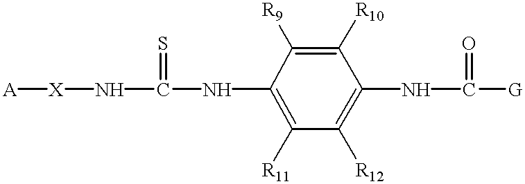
[A][X]NC(NC1=C([R11])C([R12])=C(NC([G])=O)C([R10])=C1[R9])=S
